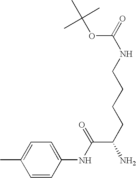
CC1=CC=C(NC(=O)C(N)CCCCNC(=O)OC(C)(C)C)C=C1
